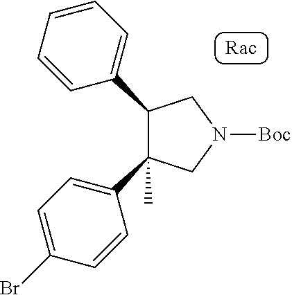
C1=C(Br)C=CC(C2(C)CN([Boc])CC2C2=CC=CC=C2)=C1
